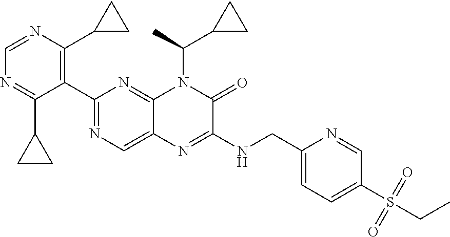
C1=NC(C2CC2)=C(C2=NC=C3C(=N2)N(C(C)C2CC2)C(=O)C(NCC2=CC=C(S(=O)(=O)CC)C=N2)=N3)C(C2CC2)=N1
